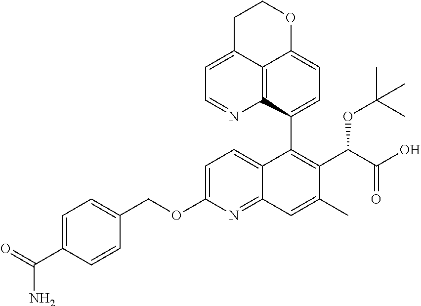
C12=C3C(C4=C(C(C(O)=O)OC(C)(C)C)C(C)=CC5=NC(OCC6=CC=C(C(=O)N)C=C6)=CC=C45)=CC=C1OCCC2=CC=N3
